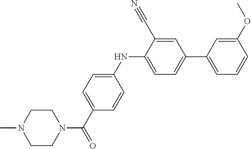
C1(NC2=CC=C(C3=CC=CC(OC)=C3)C=C2C#N)=CC=C(C(=O)N2CCN(C)CC2)C=C1
